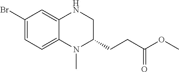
C1(Br)=CC=C2C(=C1)NCC(CCC(OC)=O)N2C
